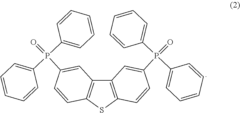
C12=C(SC3=C1C=C(P(=O)(C1=CC=CC=C1)C1=CC=CC=C1)C=C3)C=CC(P(=O)(C1=CC=CC=C1)C1=CC=CC=C1)=C2
